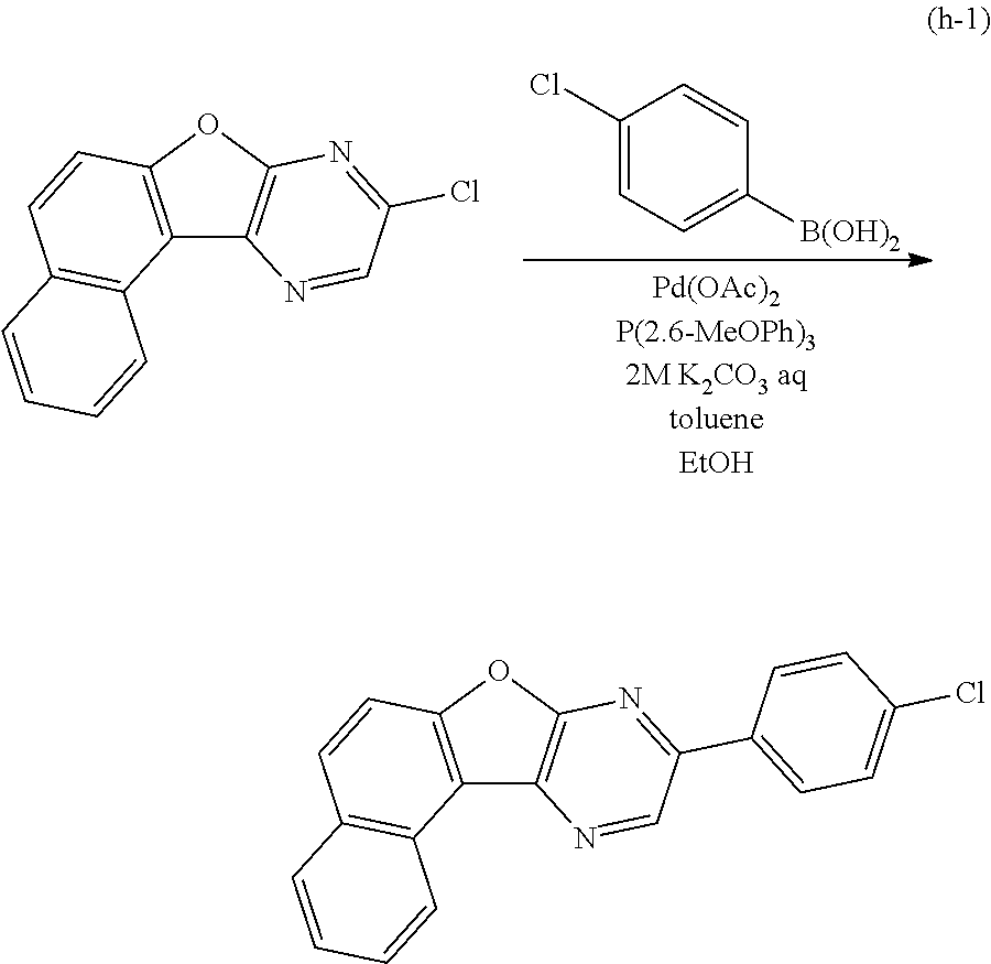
C1(Cl)=CC=C([B(OH)2])C=C1.C12=C(OC3=C1N=CC(Cl)=N3)C=CC1=C2C=CC=C1.C12=C(OC3=C1N=CC(C1=CC=C(Cl)C=C1)=N3)C=CC1=C2C=CC=C1
